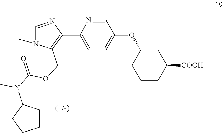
C1=NC(C2=C(COC(N(C3CCCC3)C)=O)N(C)C=N2)=CC=C1OC1CCCC([COOH])C1
